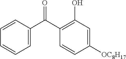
C1=C(C(C2=C(O)C=C([OC8H17])C=C2)=O)C=CC=C1
